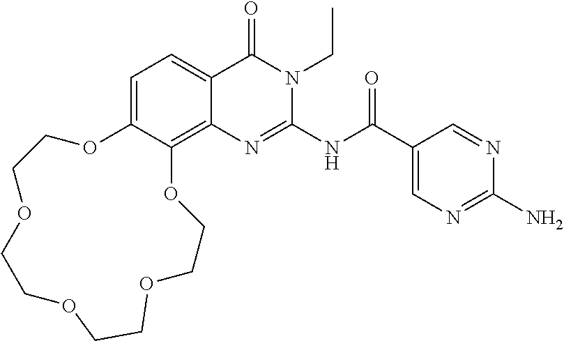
C1=C2C(=C3C(=C1)C(=O)N(CC)C(NC(=O)C1=CN=C(N)N=C1)=N3)OCCOCCOCCOCCO2
